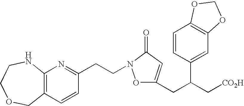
C12=C(N=C(CCN3OC(CC(C[CO2H])C4=CC5=C(C=C4)OCO5)=CC3=O)C=C1)NCCOC2
